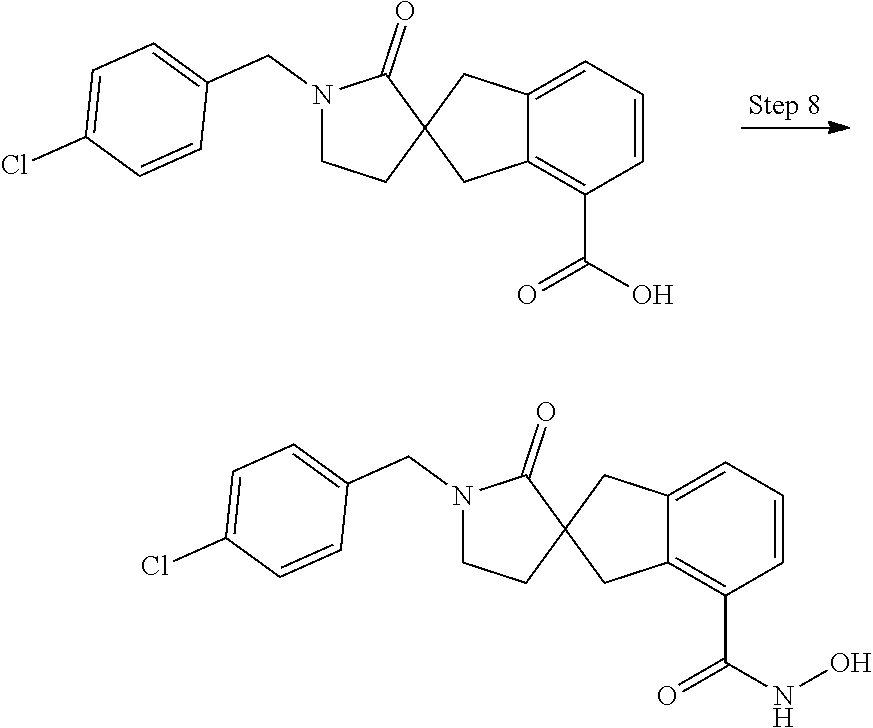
C1=CC=C2C(=C1C(O)=O)CC1(C2)C(=O)N(CC2=CC=C(Cl)C=C2)CC1.C1=CC=C2C(=C1C(NO)=O)CC1(C2)C(=O)N(CC2=CC=C(Cl)C=C2)CC1
